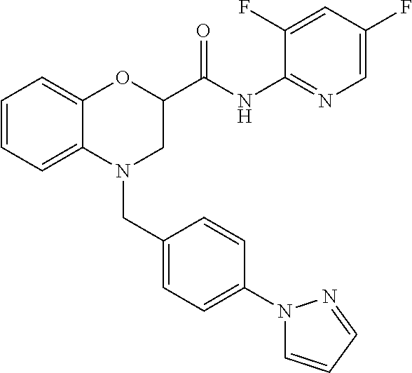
C1=CC=C2C(=C1)OC(C(NC1=NC=C(F)C=C1F)=O)CN2CC1=CC=C(N2C=CC=N2)C=C1
